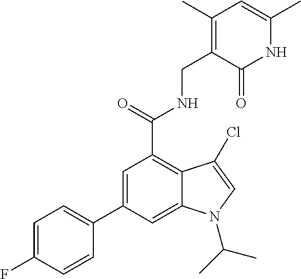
C1=C(C2=CC=C(F)C=C2)C=C2C(=C1C(NCC1=C(C)C=C(C)NC1=O)=O)C(Cl)=CN2C(C)C
